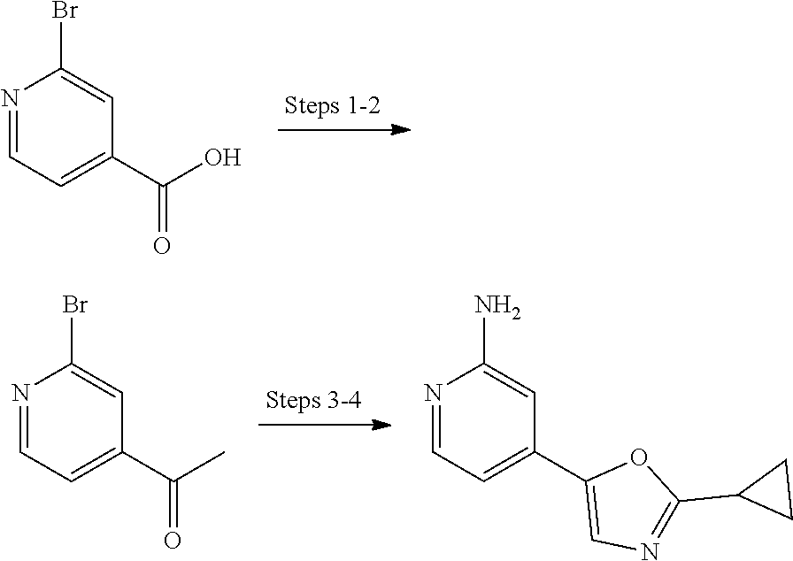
N1=CC=C(C(=O)O)C=C1Br.N1=CC=C(C2=CN=C(C3CC3)O2)C=C1N.N1=CC=C(C(=O)C)C=C1Br
